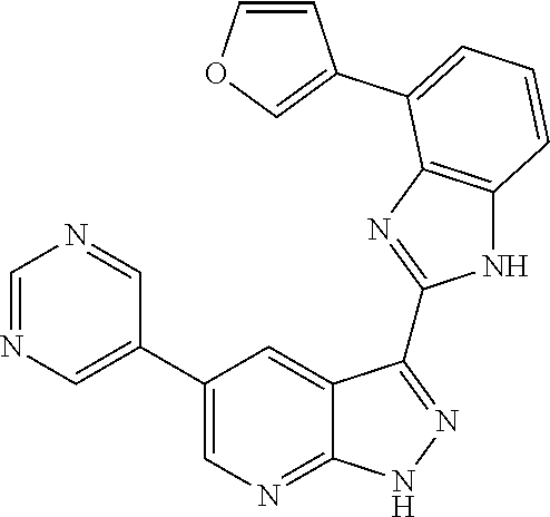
C1=NC=C(C2=CN=C3C(=C2)C(C2=NC4=C(N2)C=CC=C4C2=COC=C2)=NN3)C=N1
